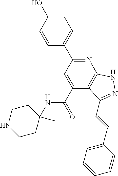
C1=C(O)C=CC(C2=NC3=C(C(C(=O)NC4(C)CCNCC4)=C2)C(C=CC2=CC=CC=C2)=NN3)=C1
